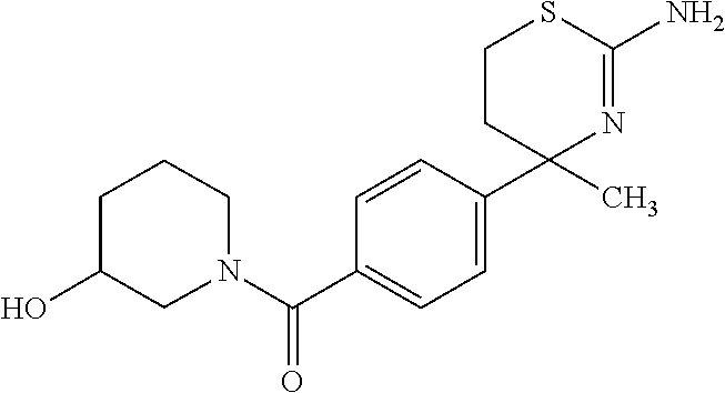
C1(C2(C)N=C(N)SCC2)=CC=C(C(N2CCCC(O)C2)=O)C=C1
